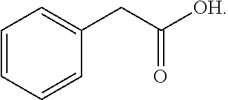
C1=CC=CC(CC([OH])=O)=C1
